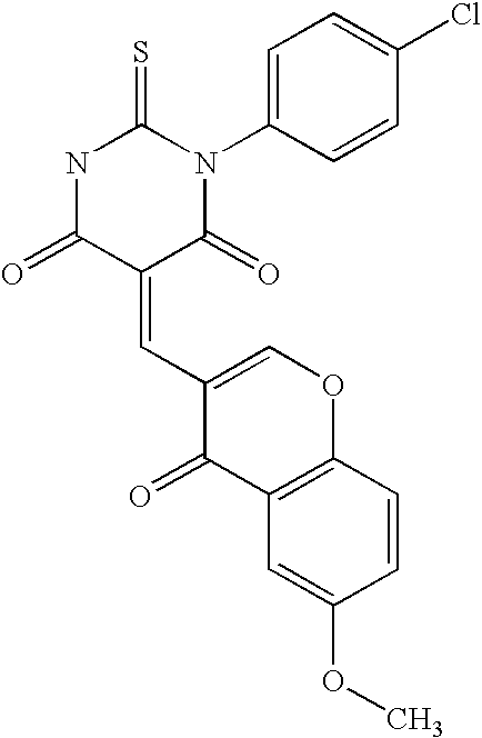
N1C(=O)C(=CC2=COC3=C(C2=O)C=C(OC)C=C3)C(=O)N(C2=CC=C(Cl)C=C2)C1=S
